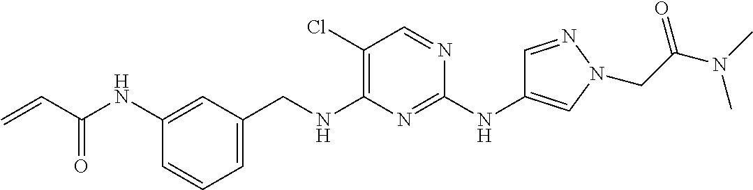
C1=CC=C(CNC2=C(Cl)C=NC(NC3=CN(CC(N(C)C)=O)N=C3)=N2)C=C1NC(C=C)=O
